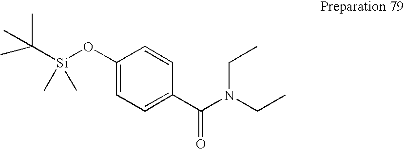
C1(O[Si](C(C)(C)C)(C)C)=CC=C(C(N(CC)CC)=O)C=C1
